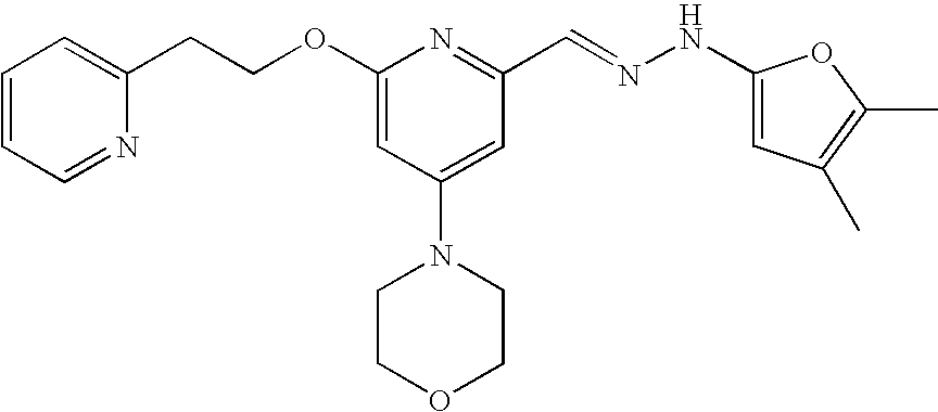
C(COC1=CC(N2CCOCC2)=CC(C=NNC2=CC(C)=C(C)O2)=N1)C1=CC=CC=N1
